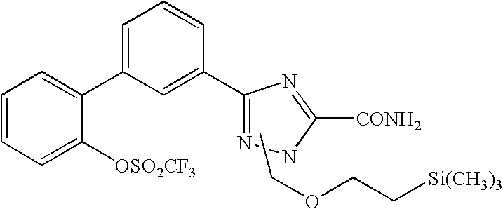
C1(C2=CC=CC(C3=NNC([CONH2])=N3)=C2)=CC=CC=C1[OSO2CF3].CCOCC[Si(CH3)3]
